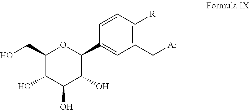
C1(C[Ar])=C([R])C=CC(C2OC(CO)C(O)C(O)C2O)=C1
